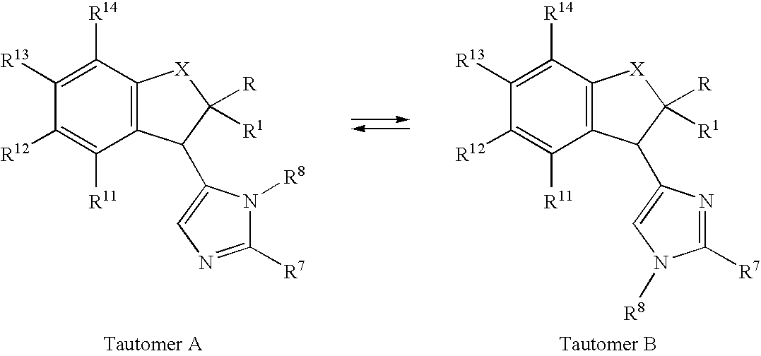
C12=C(C([R14])=C([R13])C([R12])=C1[R11])[X]C([R])([R1])C2C1=CN([R8])C([R7])=N1.C12=C(C([R14])=C([R13])C([R12])=C1[R11])[X]C([R])([R1])C2C1=CN=C([R7])N1[R8]
